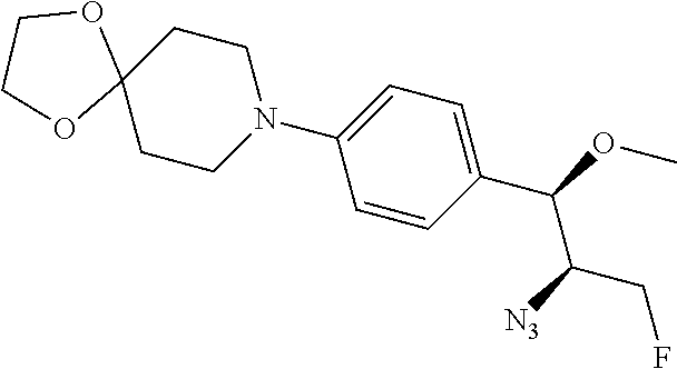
N1(C2=CC=C(C(OC)C([N3])CF)C=C2)CCC2(CC1)OCCO2
